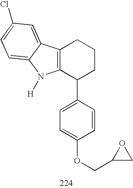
C12=C(C(C3=CC=C(OCC4CO4)C=C3)CCC1)N([H])C1=CC=C(Cl)C=C21
